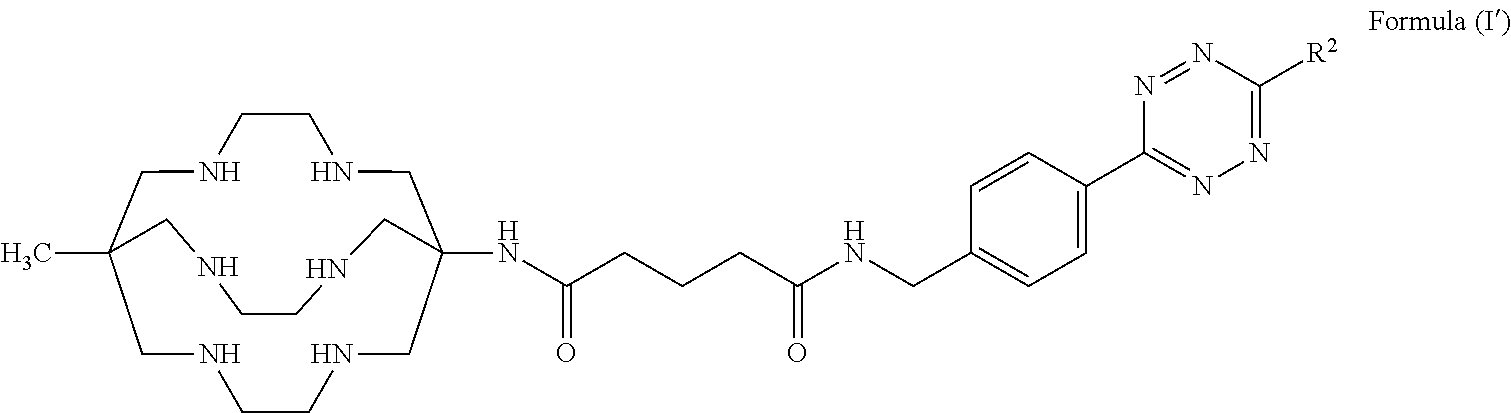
N(C(CCCC(NCC1=CC=C(C2=NN=C([R2])N=N2)C=C1)=O)=O)C12CNCCNCC(C)(CNCCNC1)CNCCNC2
